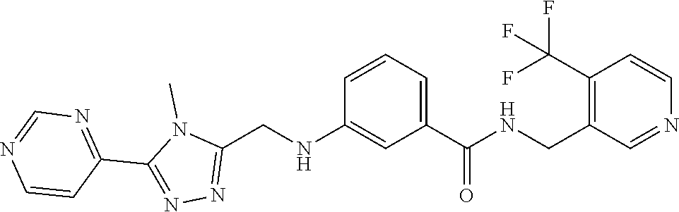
C1=CN=CN=C1C1=NN=C(CNC2=CC(C(=O)NCC3=C(C(F)(F)F)C=CN=C3)=CC=C2)N1C
